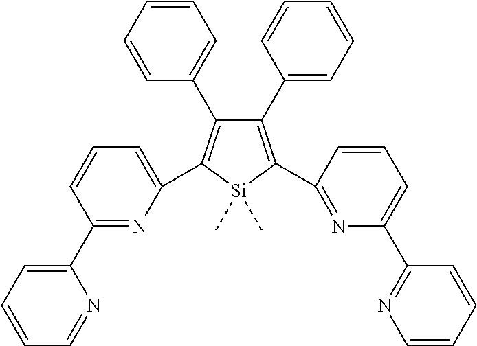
C1(C2=CC=CC=C2)=C(C2=NC(C3=NC=CC=C3)=CC=C2)[Si](C)(C)C(C2=CC=CC(C3=CC=CC=N3)=N2)=C1C1=CC=CC=C1
